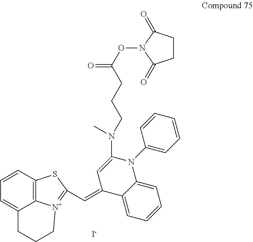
C1=C2C3=C(C=C1)SC(C=C1C4=CC=CC=C4N(C4=CC=CC=C4)C(N(C)CCCC(ON4C(=O)CCC4=O)=O)=C1)=[N+]3CCC2.[I-]
